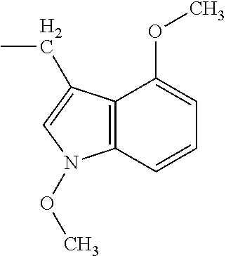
C12=C(C=CC=C1OC)N(OC)C=C2CC
